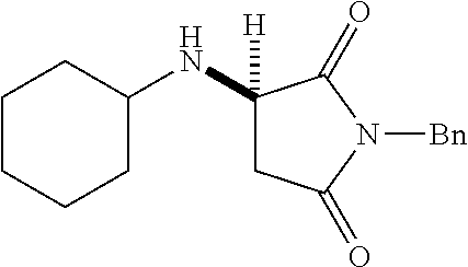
C1(NC2CCCCC2)([H])CC(=O)N([Bn])C1=O
